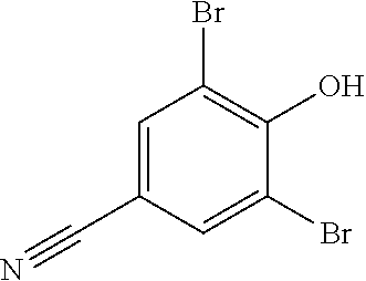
C1=C(C#N)C=C(Br)C(O)=C1Br
